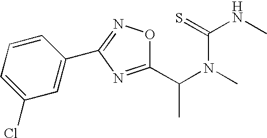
C1(C(N(C)C(NC)=S)C)=NC(C2=CC(Cl)=CC=C2)=NO1
